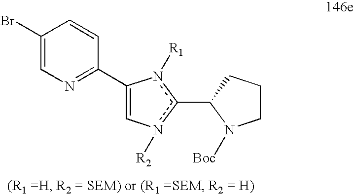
C1CCC(c2n([R2])C=C(C3=NC=C(Br)C=C3)n2[R1])N1[Boc]
